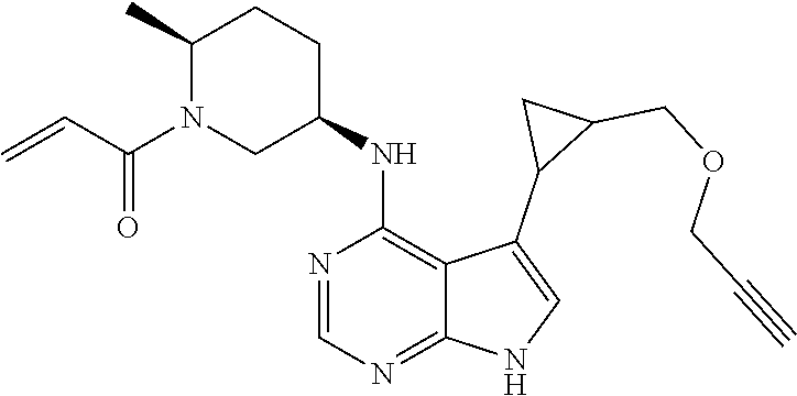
C1(C)N(C(C=C)=O)CC(NC2=C3C(=NC=N2)NC=C3C2C(COCC#C)C2)CC1
